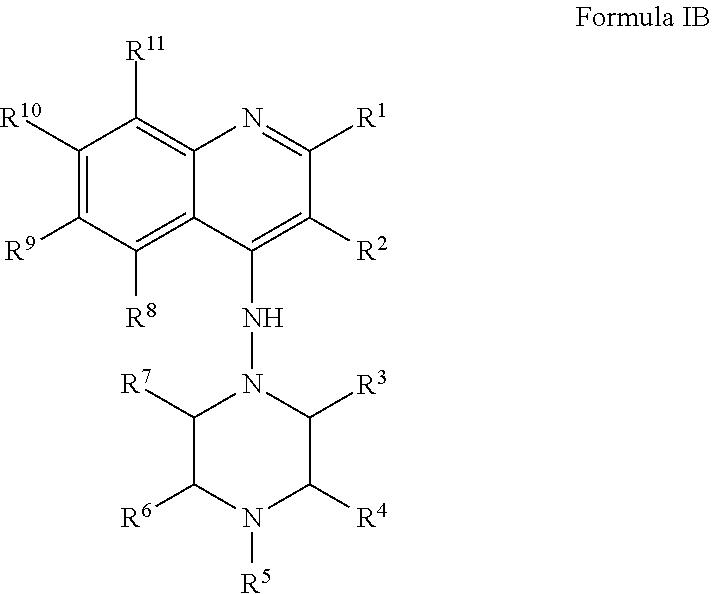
C1([R10])=C([R9])C([R8])=C2C(=C1[R11])N=C([R1])C([R2])=C2NN1C([R7])C([R6])N([R5])C([R4])C1[R3]
